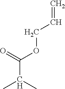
C(C(C)C)(=O)OCC=C
